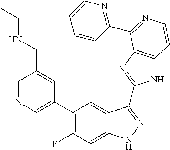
C1=C(C2=C(F)C=C3C(=C2)C(C2=NC4=C(N2)C=CN=C4C2=NC=CC=C2)=NN3)C=C(CNCC)C=N1
